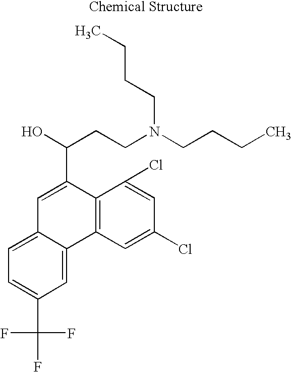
C1=C2C(=CC(C(F)(F)F)=C1)C1=C(C(C(O)CCN(CCCC)CCCC)=C2)C(Cl)=CC(Cl)=C1
